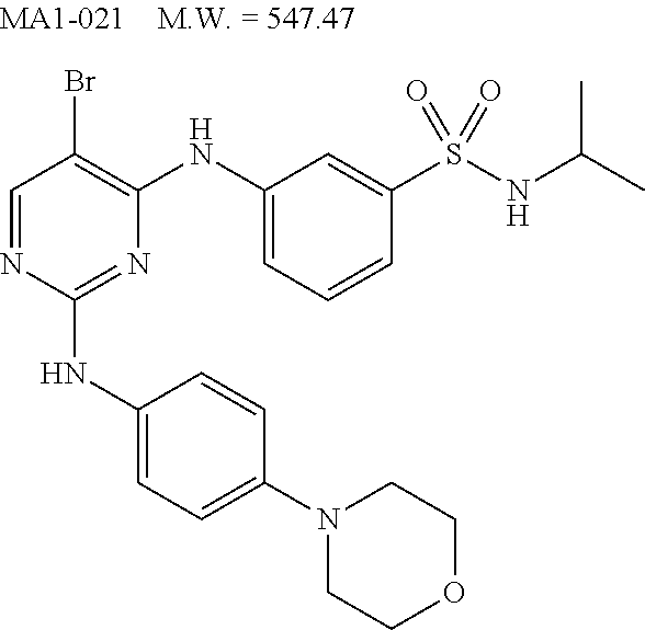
C1=NC(NC2=CC=C(N3CCOCC3)C=C2)=NC(NC2=CC=CC(S(NC(C)C)(=O)=O)=C2)=C1Br
